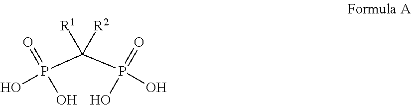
C(P(=O)(O)O)(P(=O)(O)O)([R1])[R2]
